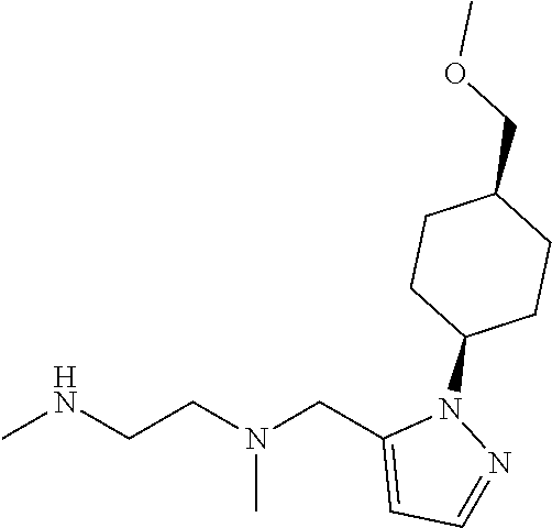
CNCCN(CC1=CC=NN1C1CCC(COC)CC1)C
